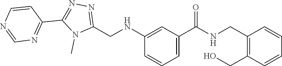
N1=C(C2=NN=C(CNC3=CC(C(=O)NCC4=C(CO)C=CC=C4)=CC=C3)N2C)C=CN=C1
